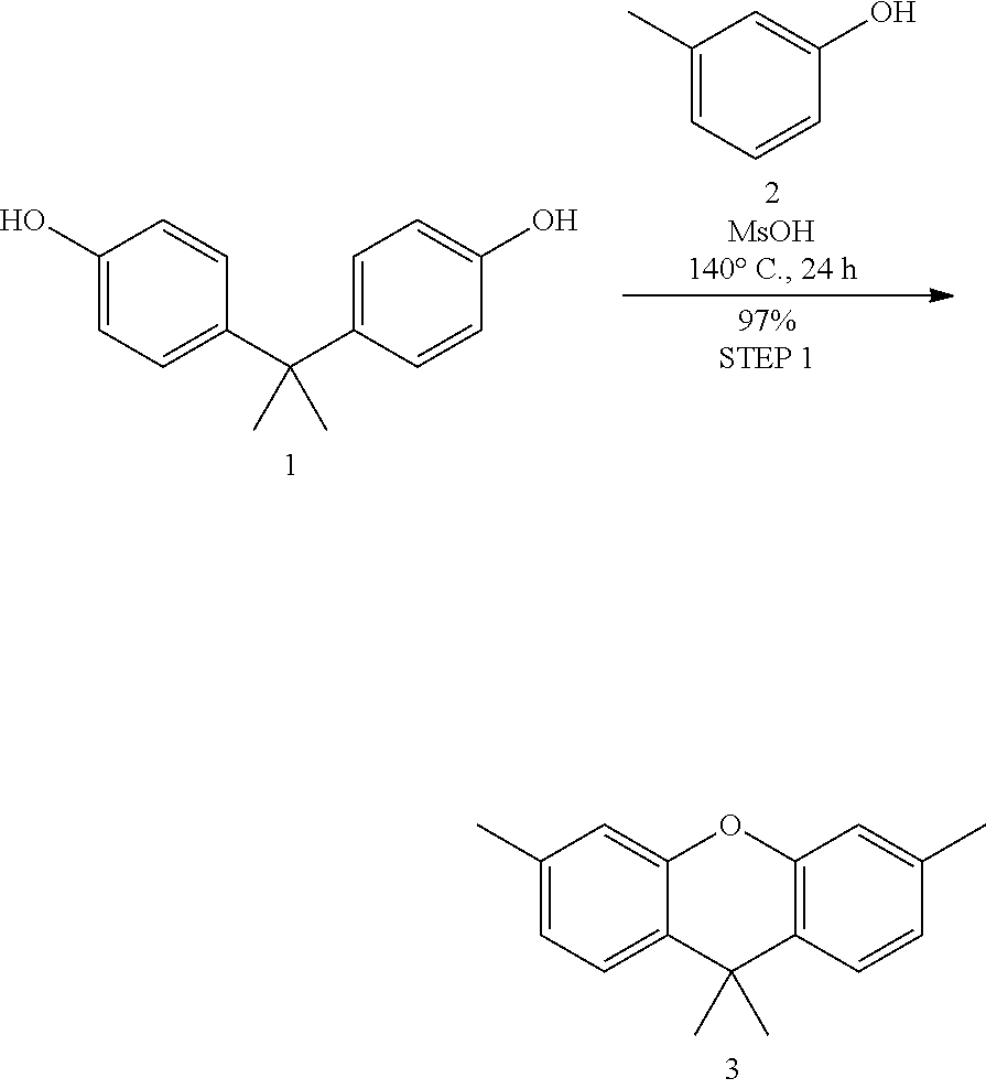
C1(C)=CC=C2C(=C1)OC1=C(C2(C)C)C=CC(C)=C1.C1(O)=CC=C(C(C2=CC=C(O)C=C2)(C)C)C=C1.C1(C)=CC=CC(O)=C1
